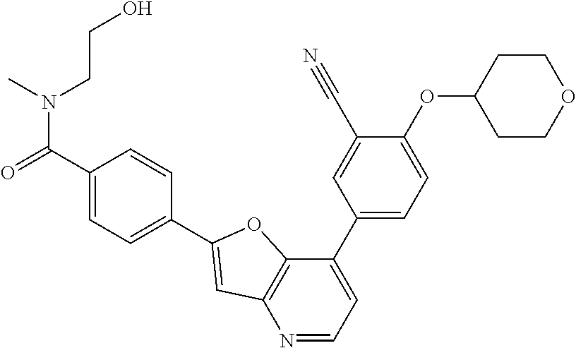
N1=CC=C(C2=CC=C(OC3CCOCC3)C(C#N)=C2)C2=C1C=C(C1=CC=C(C(N(C)CCO)=O)C=C1)O2
